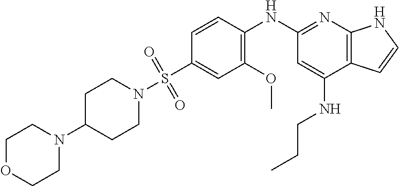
C1(S(=O)(=O)N2CCC(N3CCOCC3)CC2)=CC(OC)=C(NC2=NC3=C(C(NCCC)=C2)C=CN3)C=C1
